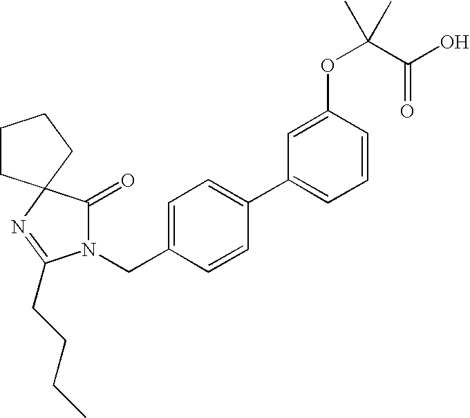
C1CC2(CC1)N=C(CCCC)N(CC1=CC=C(C3=CC=CC(OC(C)(C(=O)O)C)=C3)C=C1)C2=O
